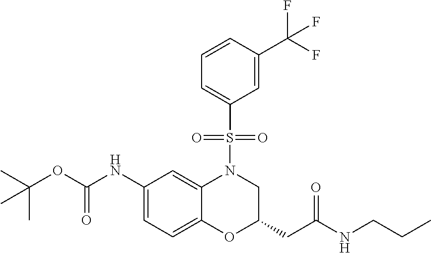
C1(NC(OC(C)(C)C)=O)=CC=C2C(=C1)N(S(C1=CC=CC(C(F)(F)F)=C1)(=O)=O)CC(CC(=O)NCCC)O2
